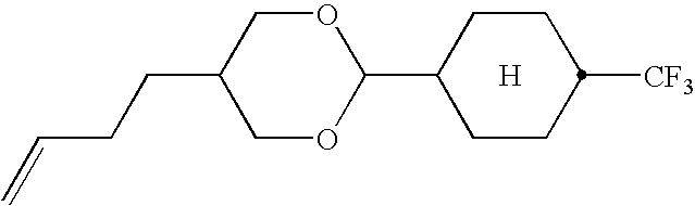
O1CC(CCC=C)COC1C1CCC([CF3])CC1.[H]
